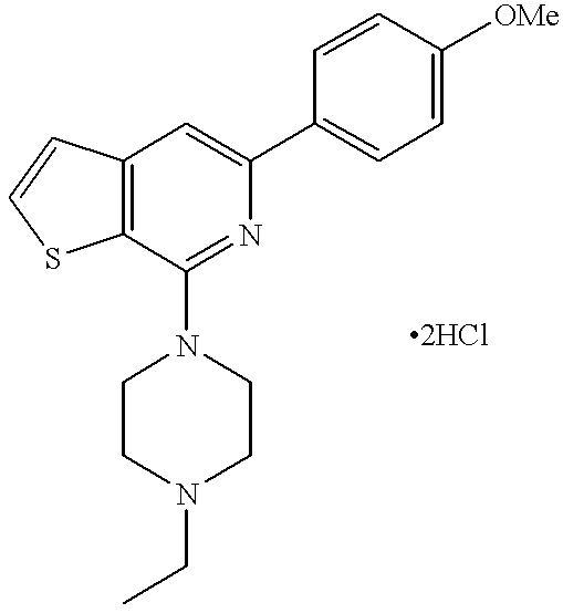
C12=C(C=C(C3=CC=C([OMe])C=C3)N=C1N1CCN(CC)CC1)C=CS2
